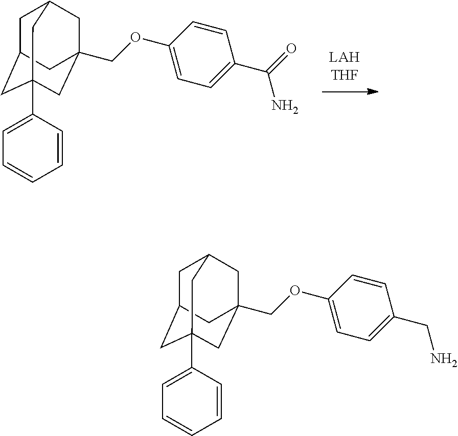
C1C2CC3(C4=CC=CC=C4)CC(COC4=CC=C(CN)C=C4)(CC1C3)C2.C1C2CC3(C4=CC=CC=C4)CC(COC4=CC=C(C(=O)N)C=C4)(CC1C3)C2
